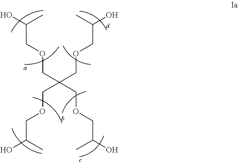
O(CC(COCC(O)C)(COCC(O)C)COCC(O)C)CC(O)C
